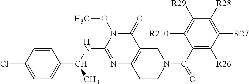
N1=C(NC(C)C2=CC=C(Cl)C=C2)N(OC)C(=O)C2=C1CCN(C(C1=C([R26])C([R27])=C([R28])C([R29])=C1[R210])=O)C2
